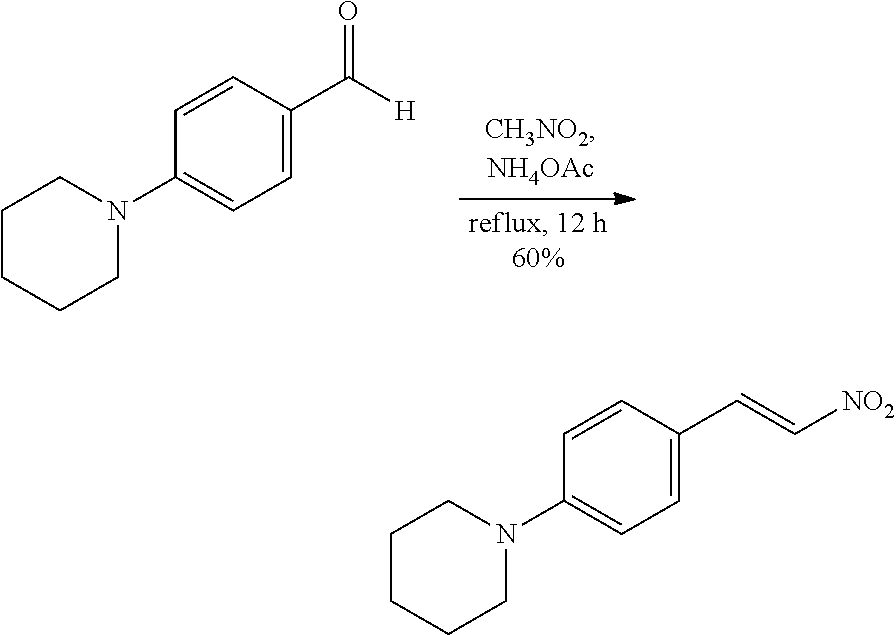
C1CCCN(C2=CC=C(C([H])=O)C=C2)C1.C1CCCN(C2=CC=C(C=C[NO2])C=C2)C1
